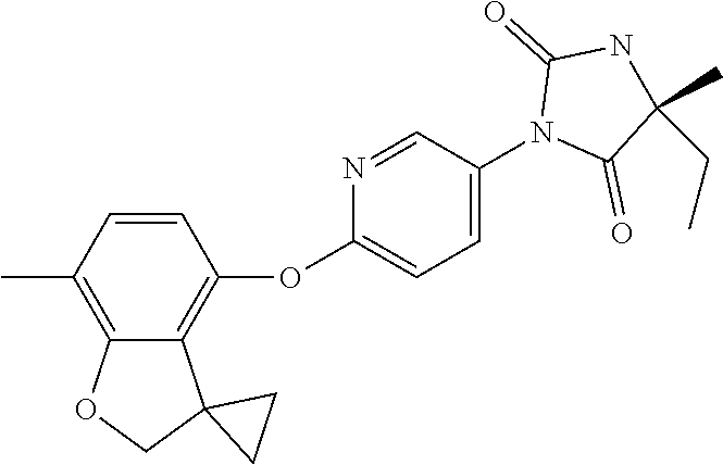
C1=CC(C)=C2C(=C1OC1=CC=C(N3C(=O)C(CC)(C)NC3=O)C=N1)C1(CO2)CC1
